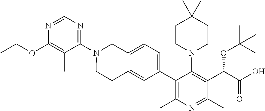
C1(OCC)=C(C)C(N2CCC3=CC(C4=C(C)N=C(C)C(C(C(=O)O)OC(C)(C)C)=C4N4CCC(C)(C)CC4)=CC=C3C2)=NC=N1
